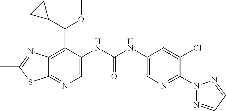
C1(C)=NC2=C(C(C3CC3)OC)C(NC(=O)NC3=CN=C(N4N=CC=N4)C(Cl)=C3)=CN=C2S1
